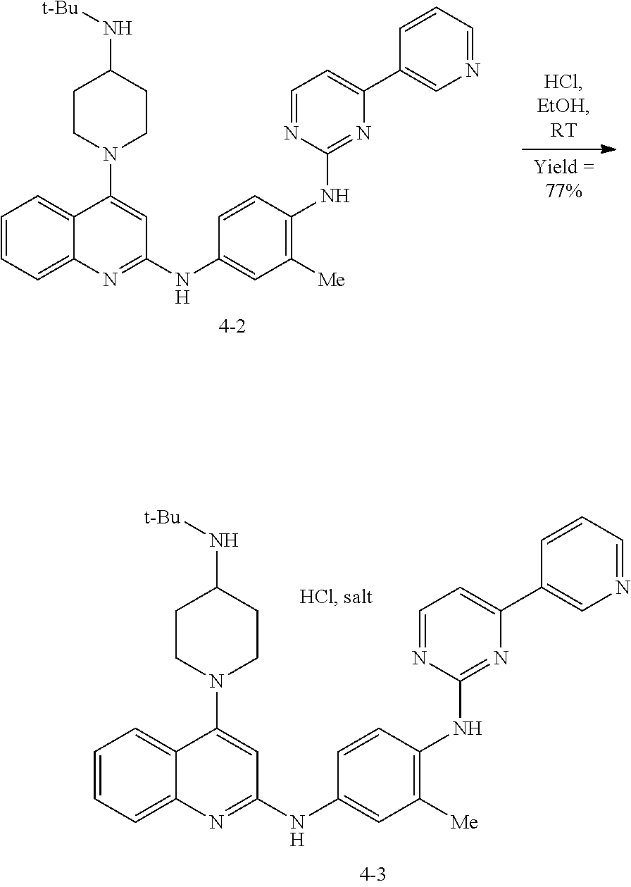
C1=CC(NC2=NC(C3=CN=CC=C3)=CC=N2)=C([Me])C=C1NC1=NC2=CC=CC=C2C(N2CCC(N[t-Bu])CC2)=C1.C1=CC(NC2=NC(C3=CN=CC=C3)=CC=N2)=C([Me])C=C1NC1=NC2=CC=CC=C2C(N2CCC(N[t-Bu])CC2)=C1
